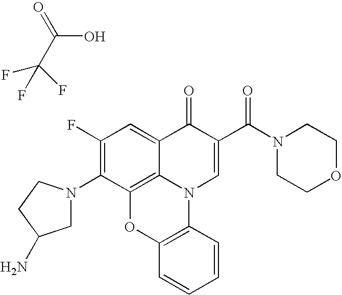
C(C(O)=O)(F)(F)F.C1(F)=C(N2CC(N)CC2)C2=C3C(=C1)C(=O)C(C(N1CCOCC1)=O)=CN3C1=C(O2)C=CC=C1
